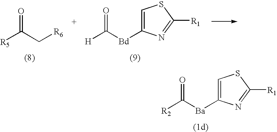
C1=C([Ba]C([R2])=O)N=C([R1])S1.C1=C([Bd]C([H])=O)N=C([R1])S1.[R6]CC([R5])=O
